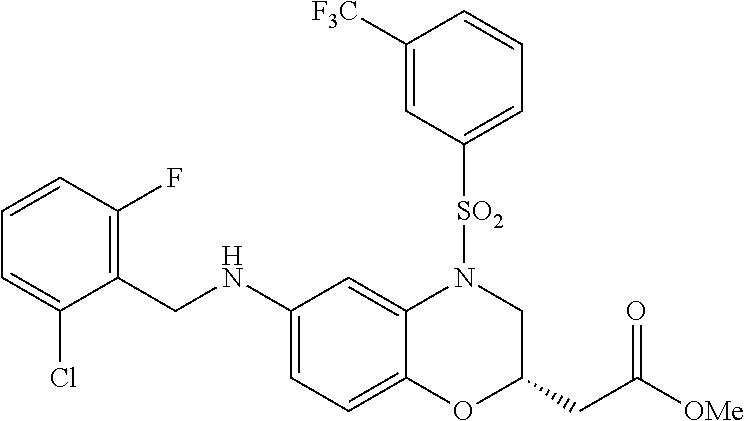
C1(CNC2=CC=C3C(=C2)N([SO2]C2=CC=CC([F3C])=C2)CC(CC([OMe])=O)O3)=C(F)C=CC=C1Cl
